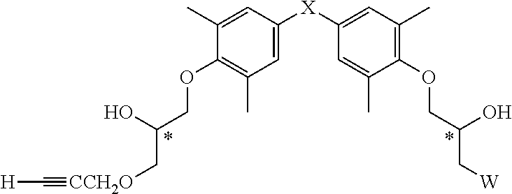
C1(C)=CC([X]C2=CC(C)=C(OCC(O)C[W])C(C)=C2)=CC(C)=C1OCC(O)C[CCH2O]#C[H]
